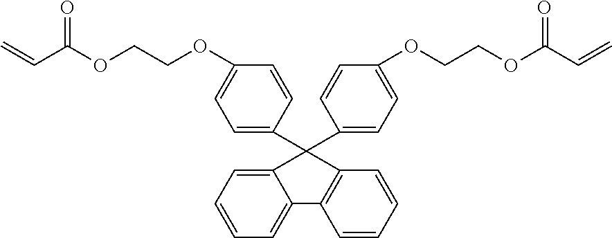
C1(OCCOC(C=C)=O)=CC=C(C2(C3=CC=C(OCCOC(C=C)=O)C=C3)C3=CC=CC=C3C3=C2C=CC=C3)C=C1
